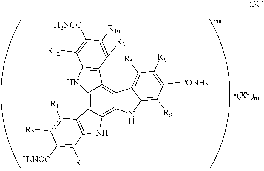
C12=C3C(=C4C(=C1C1=C(N2)C([R12])=C([H2NOC])C([R10])=C1[R9])C1=C([R5])C([R6])=C([CONH2])C([R8])=C1N4)NC1=C3C([R1])=C([R2])C([H2NOC])=C1[R4]
